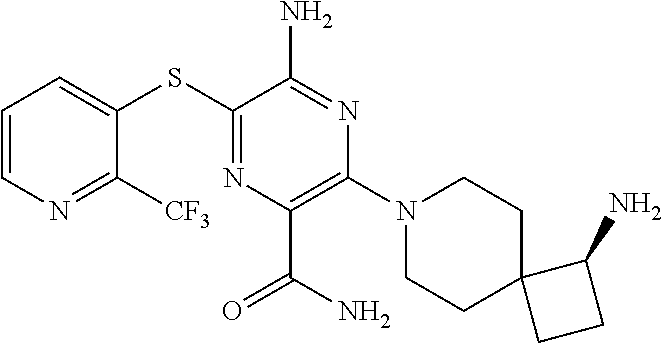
S(C1=NC(C(N)=O)=C(N2CCC3(CC2)CCC3N)N=C1N)C1=CC=CN=C1[CF3]
